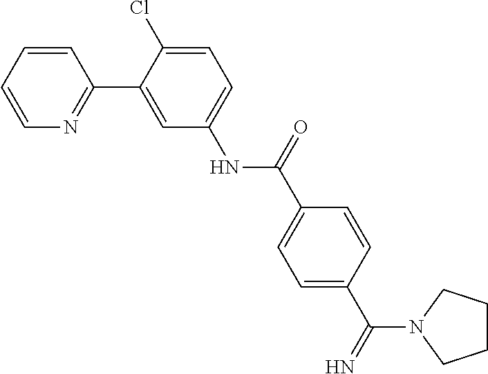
C1=CC=CN=C1C1=CC(NC(C2=CC=C(C(N3CCCC3)=N)C=C2)=O)=CC=C1Cl
